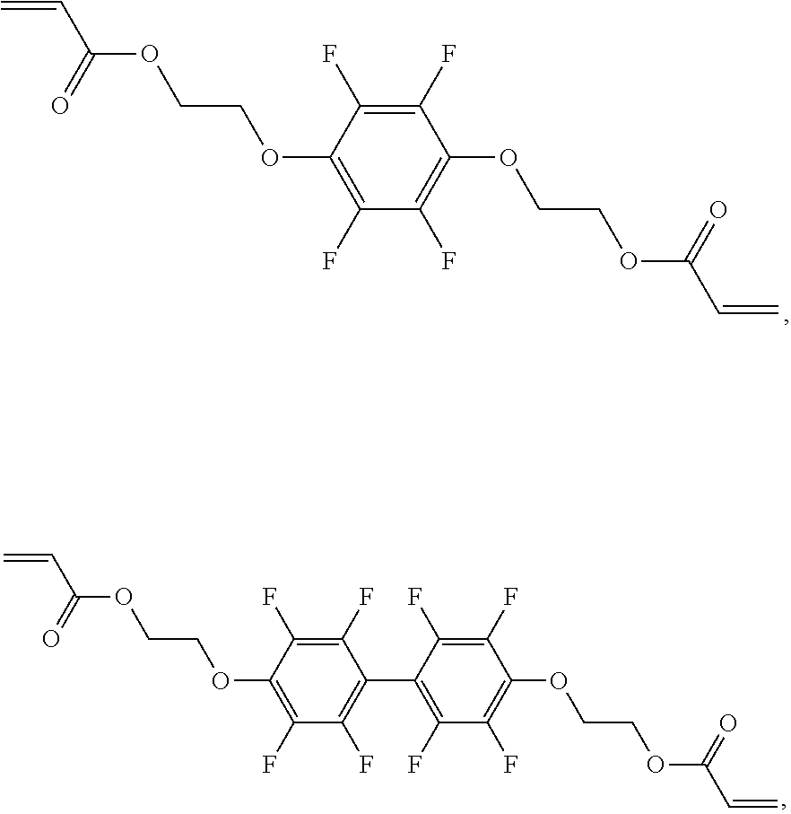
C1(F)=C(F)C(OCCOC(C=C)=O)=C(F)C(F)=C1OCCOC(=O)C=C.C1(F)=C(F)C(OCCOC(C=C)=O)=C(F)C(F)=C1C1=C(F)C(F)=C(OCCOC(=O)C=C)C(F)=C1F
